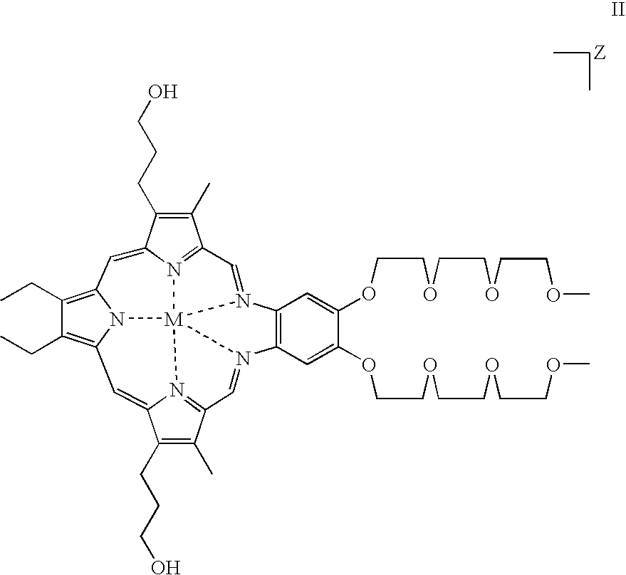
C1(CC)=C2N3C(=C1CC)C=C1C(CCCO)=C(C)C4=N1[M]315N3=C(C(C)=C(CCCO)C3=C2)C=N1C1=C(N5=C4)C=C(OCCOCCOCCOC)C(OCCOCCOCCOC)=C1
